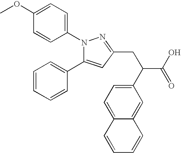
COC1=CC=C(N2C(C3=CC=CC=C3)=CC(CC(C(O)=O)C3=CC=C4C(=C3)C=CC=C4)=N2)C=C1
